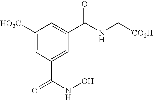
C1([HO2C])=CC(C(NO)=O)=CC(C(NC[CO2H])=O)=C1
